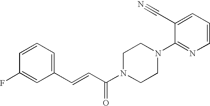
C1=CC=C(C=CC(N2CCN(C3=NC=CC=C3C#N)CC2)=O)C=C1F
